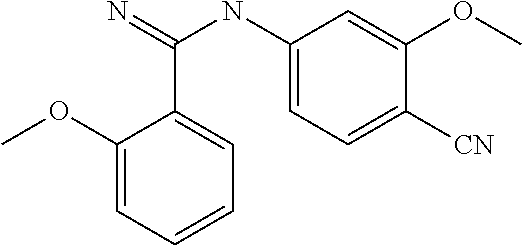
C1(OC)=CC=CC=C1C(=N)NC1=CC=C([CN])C(OC)=C1
